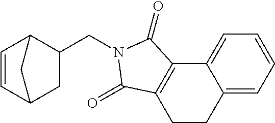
C1(CN2C(=O)C3=C(CCC4=CC=CC=C43)C2=O)C2C=CC(C1)C2
